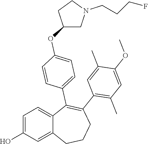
C1=C(O)C=C2C(=C1)C(C1=CC=C(OC3CN(CCCF)CC3)C=C1)=C(C1=C(C)C=C(OC)C(C)=C1)CCC2
